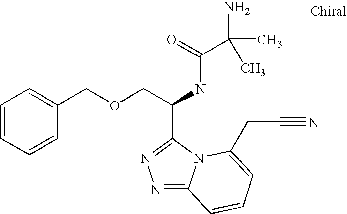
C(C(NC(=O)C(N)(C)C)C1=NN=C2N1C(CC#N)=CC=C2)OCC1=CC=CC=C1
